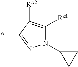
N1(C2CC2)C([Ra1])=C([Ra2])C(*)=N1
